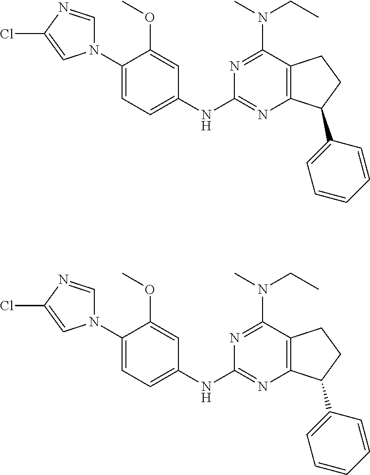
C1(N2C=NC(Cl)=C2)=CC=C(NC2=NC3=C(C(N(C)CC)=N2)CCC3C2=CC=CC=C2)C=C1OC.C1(N2C=NC(Cl)=C2)=CC=C(NC2=NC3=C(C(N(C)CC)=N2)CCC3C2=CC=CC=C2)C=C1OC
